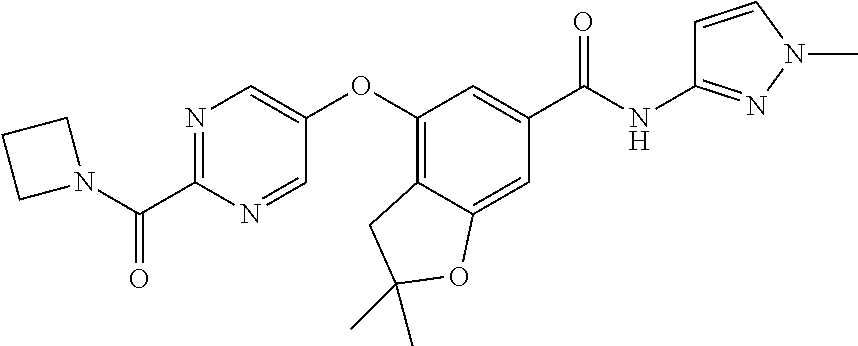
N1=C(C(N2CCC2)=O)N=CC(OC2=C3C(=CC(C(NC4=NN(C)C=C4)=O)=C2)OC(C)(C)C3)=C1
